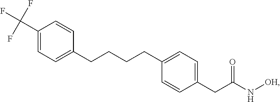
C(CCCC1=CC=C(CC(N[OH])=O)C=C1)C1=CC=C(C(F)(F)F)C=C1
